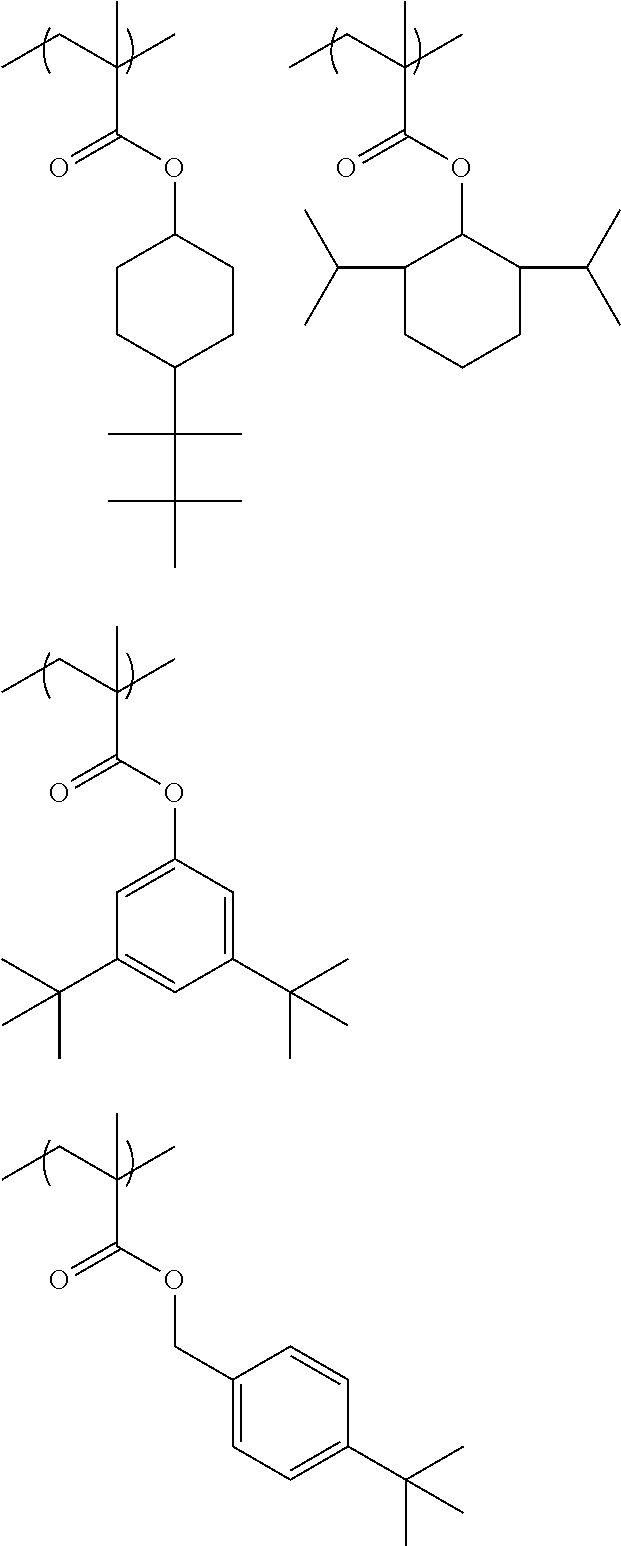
CCC(C)(C(OC1=CC(C(C)(C)C)=CC(C(C)(C)C)=C1)=O)C.CCC(C)(C(OC1CCC(C(C(C)(C)C)(C)C)CC1)=O)C.CCC(C)(C(OC1C(C(C)C)CCCC1C(C)C)=O)C.CCC(C)(C(OCC1=CC=C(C(C)(C)C)C=C1)=O)C
